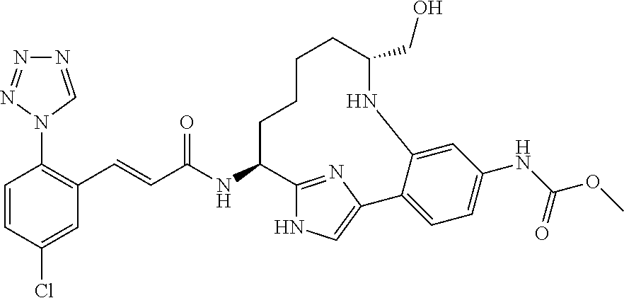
C1=CC(Cl)=CC(C=CC(NC2C3=NC(=CN3)C3=CC=C(NC(OC)=O)C=C3NC(CO)CCCC2)=O)=C1N1C=NN=N1
